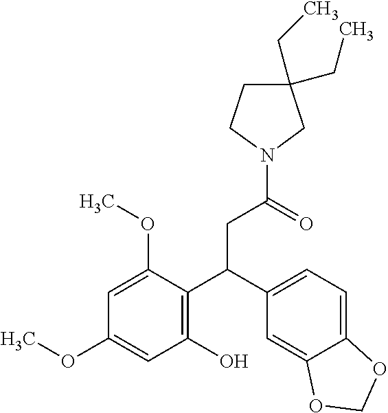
N1(C(=O)CC(C2=C(O)C=C(OC)C=C2OC)C2=CC=C3C(=C2)OCO3)CC(CC)(CC)CC1
